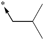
C(C(C)C)->*
